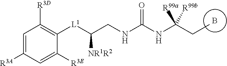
B.C1=C([R3A])C=C([R3E])C([L1]C(CNC(NC(CC)([R99b])[R99a])=O)[NR1R2])=C1[R3D]
